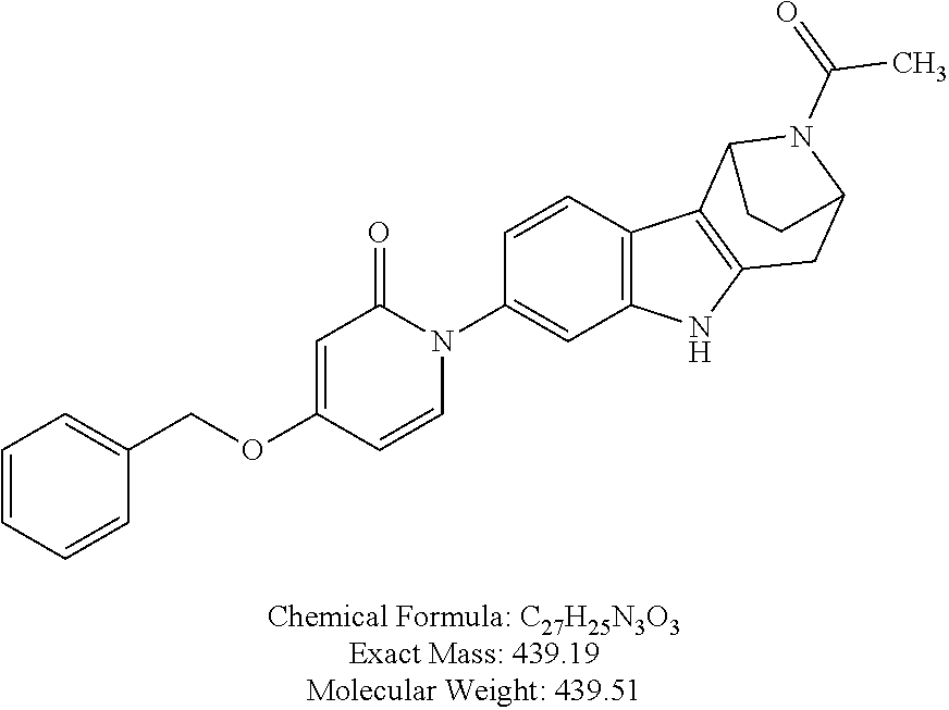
C1=CC=CC(COC2=CC(=O)N(C3=CC4=C(C=C3)C3=C(N4)CC4N(C(=O)C)C3CC4)C=C2)=C1
